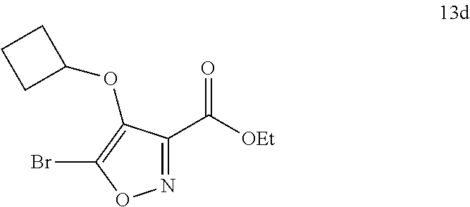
N1=C(C([OEt])=O)C(OC2CCC2)=C(Br)O1
